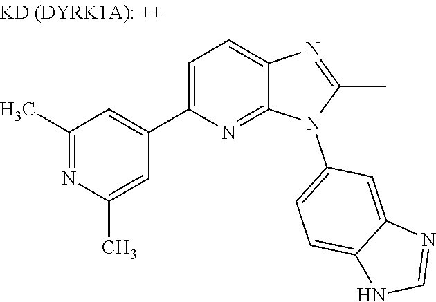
C1(C)=NC(C)=CC(C2=CC=C3C(=N2)N(C2=CC=C4C(=C2)N=CN4)C(C)=N3)=C1
